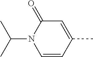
C1=C(C)C=CN(C(C)C)C1=O
